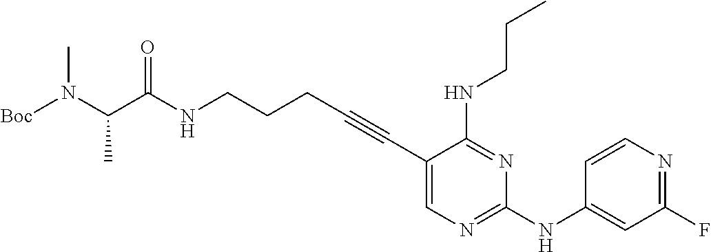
N(CCCC#CC1=CN=C(NC2=CC(F)=NC=C2)N=C1NCCC)C(C(N([Boc])C)C)=O
